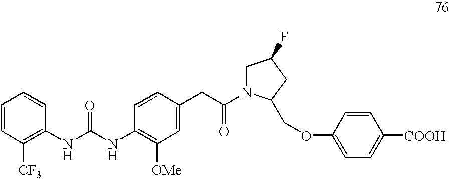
C1=CC([CF3])=C(NC(NC2=C([OMe])C=C(CC(=O)N3CC(F)CC3COC3=CC=C([COOH])C=C3)C=C2)=O)C=C1
